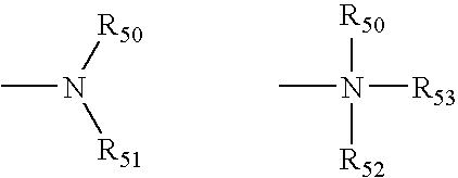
CN([R50])[R51].CN([R53])([R50])[R52]
